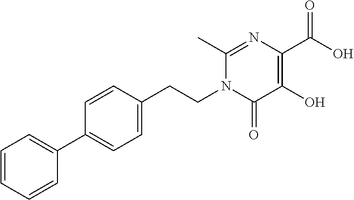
C1=CC=CC(C2=CC=C(CCN3C(=O)C(O)=C(C(O)=O)N=C3C)C=C2)=C1
